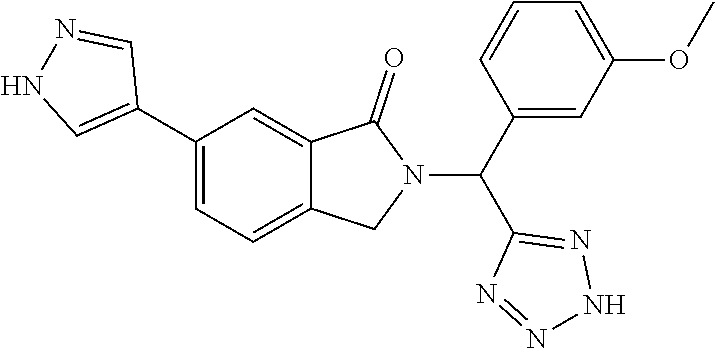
C1(C(N2C(=O)C3=CC(C4=CNN=C4)=CC=C3C2)C2=NNN=N2)=CC(OC)=CC=C1
